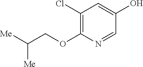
C1(Cl)=C(OCC([Me])[Me])N=CC(O)=C1
